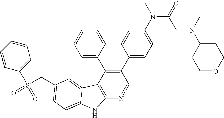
C(C1=CC=C2C(=C1)C1=C(N=CC(C3=CC=C(N(C)C(=O)CN(C4CCOCC4)C)C=C3)=C1C1=CC=CC=C1)N2)S(=O)(C1=CC=CC=C1)=O
